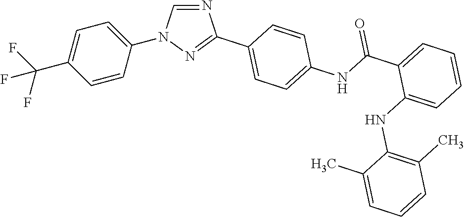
C1=CC(N2C=NC(C3=CC=C(NC(C4=CC=CC=C4NC4=C(C)C=CC=C4C)=O)C=C3)=N2)=CC=C1C(F)(F)F
